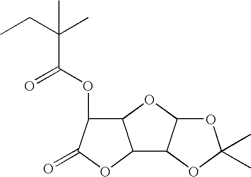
C12C(OC(C(CC)(C)C)=O)C(=O)OC1C1C(O2)OC(C)(C)O1
